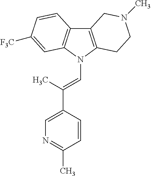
C12=C(N(C=C(C3=CN=C(C)C=C3)C)C3=C1C=CC([F3C])=C3)CCN(C)C2
